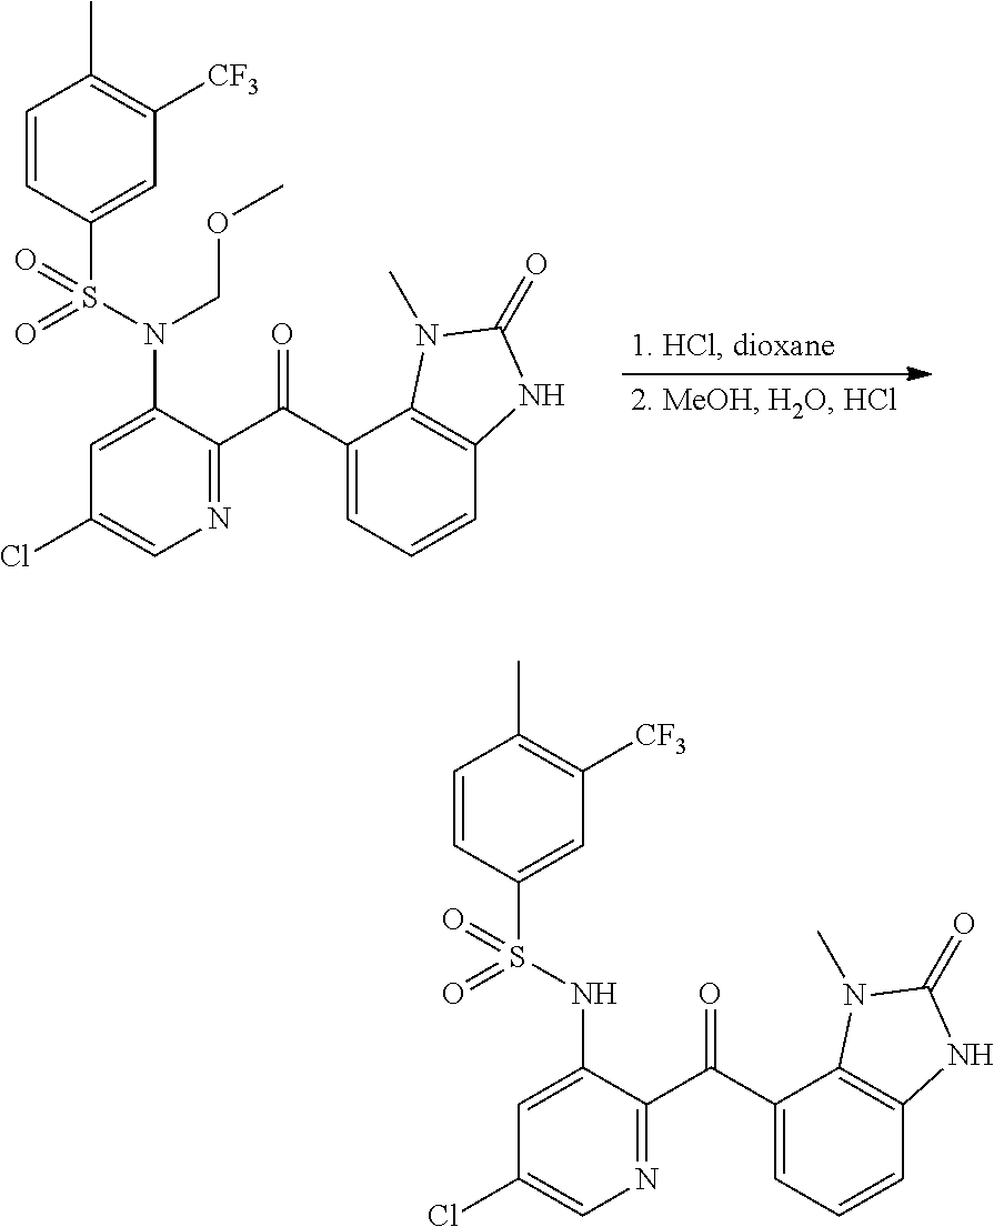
N(S(C1=CC([CF3])=C(C)C=C1)(=O)=O)(C1=CC(Cl)=CN=C1C(C1=CC=CC2=C1N(C)C(=O)N2)=O)COC.N(S(C1=CC([CF3])=C(C)C=C1)(=O)=O)C1=CC(Cl)=CN=C1C(C1=CC=CC2=C1N(C)C(=O)N2)=O
